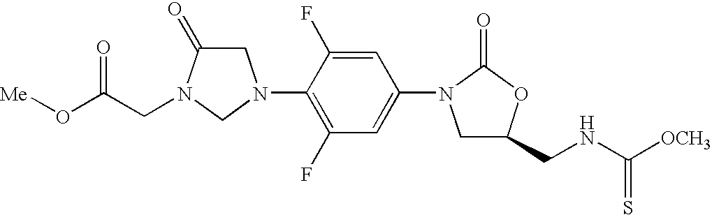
C1C(=O)N(CC(O[Me])=O)CN1C1=C(F)C=C(N2CC(CNC([OCH3])=S)OC2=O)C=C1F
